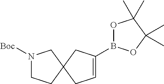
N1([Boc])CCC2(C1)CC=C(B1OC(C)(C)C(C)(C)O1)C2
